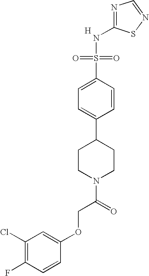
C1(Cl)=C(F)C=CC(OCC(N2CCC(C3=CC=C(S(=O)(=O)NC4=NC=NS4)C=C3)CC2)=O)=C1.[H]
